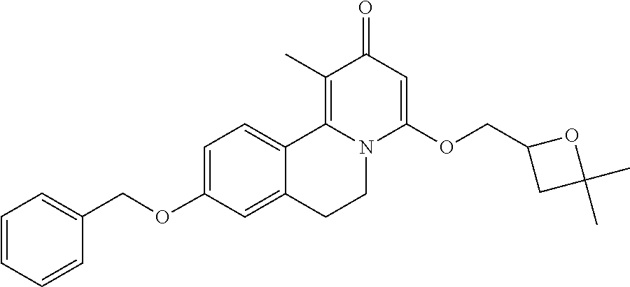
C1=C(OCC2=CC=CC=C2)C=C2C(=C1)C1=C(C)C(=O)C=C(OCC3CC(C)(C)O3)N1CC2
